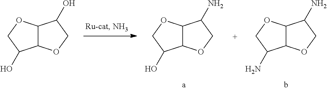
C12C(OCC1O)C(O)CO2.C12C(OCC1O)C(N)CO2.C12C(OCC1N)C(N)CO2
